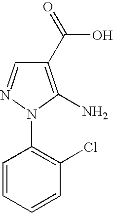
C1=CC=CC(Cl)=C1N1C(N)=C(C(O)=O)C=N1
